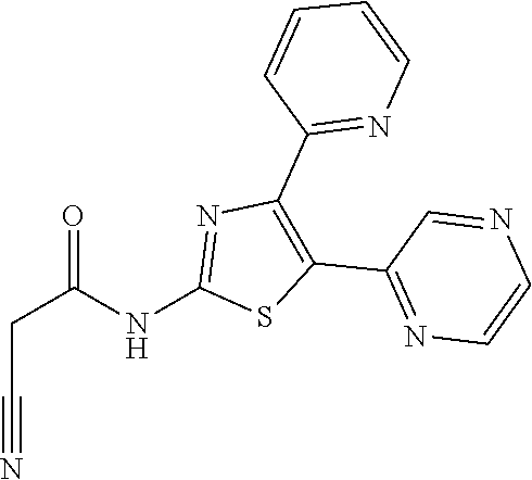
C1=CN=C(C2=C(C3=NC=CN=C3)SC(NC(CC#N)=O)=N2)C=C1
